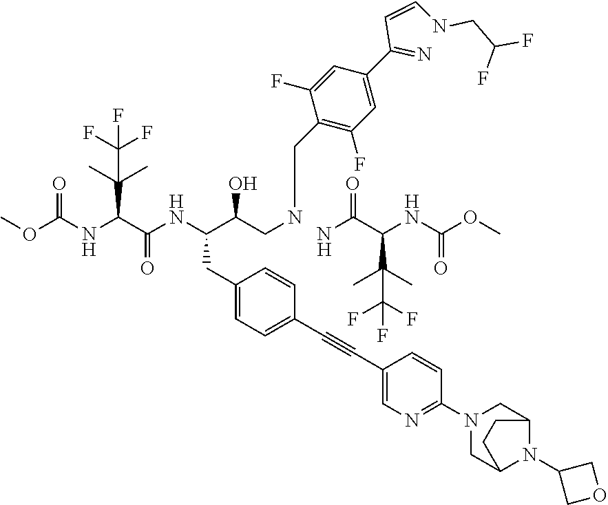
COC(NC(C(NC(C(CNCC1=C(F)C=C(C(=N)C=CNCC(F)F)C=C1F)O)CC1=CC=C(C#CC2=CN=C(N3CC4N(C5COC5)C(C3)CC4)C=C2)C=C1)=O)C(C)(C)C(F)(F)F)=O.NC(C(NC(OC)=O)C(C)(C)C(F)(F)F)=O.[H]
